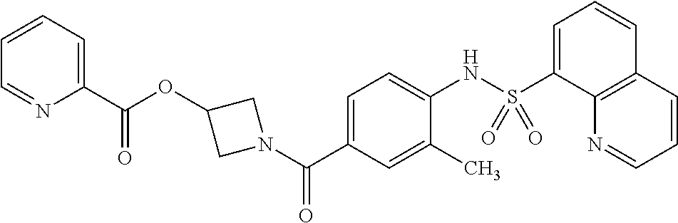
O=C(C1=CC=CC=N1)OC1CN(C(C2=CC=C(NS(C3=CC=CC4=C3N=CC=C4)(=O)=O)C(C)=C2)=O)C1
